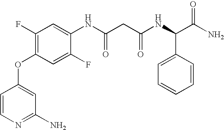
C1=CN=C(N)C=C1OC1=C(F)C=C(NC(CC(NC(C(N)=O)C2=CC=CC=C2)=O)=O)C(F)=C1
